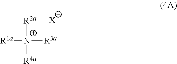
[R1a][N+]([R3a])([R2a])[R4a].[X]
